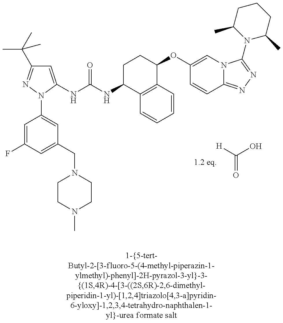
C1=C(NC(NC2C3=C(C(OC4=CN5C(=NN=C5N5C(C)CCCC5C)C=C4)CC2)C=CC=C3)=O)N(C2=CC(CN3CCN(C)CC3)=CC(F)=C2)N=C1C(C)(C)C.[H]C(O)=O
